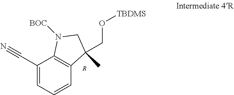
C1(C#N)=CC=CC2=C1N([BOC])CC2(CO[TBDMS])C.[R]
